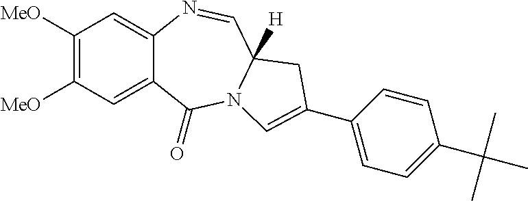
C1([MeO])=C([MeO])C=C2C(=C1)N=CC1([H])N(C2=O)C=C(C2=CC=C(C(C)(C)C)C=C2)C1
